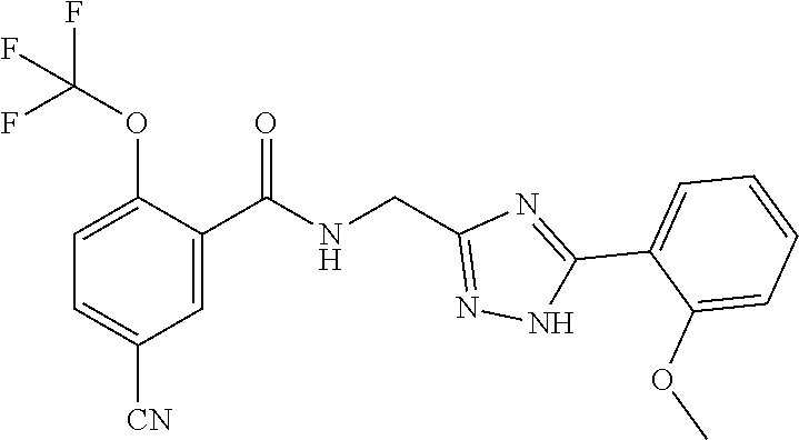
C1=C(C(NCC2=NNC(C3=CC=CC=C3OC)=N2)=O)C(OC(F)(F)F)=CC=C1[CN]
